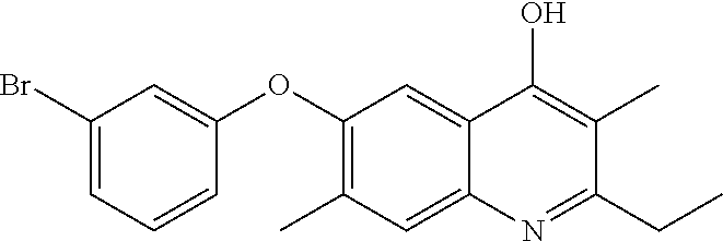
CC1=C(OC2=CC(Br)=CC=C2)C=C2C(=C1)N=C(CC)C(C)=C2O
